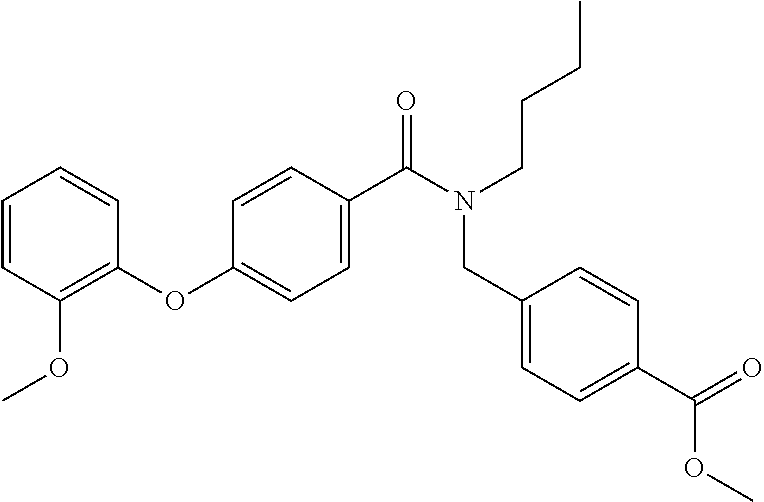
C1(OC2=CC=C(C(N(CCCC)CC3=CC=C(C(=O)OC)C=C3)=O)C=C2)=C(OC)C=CC=C1
